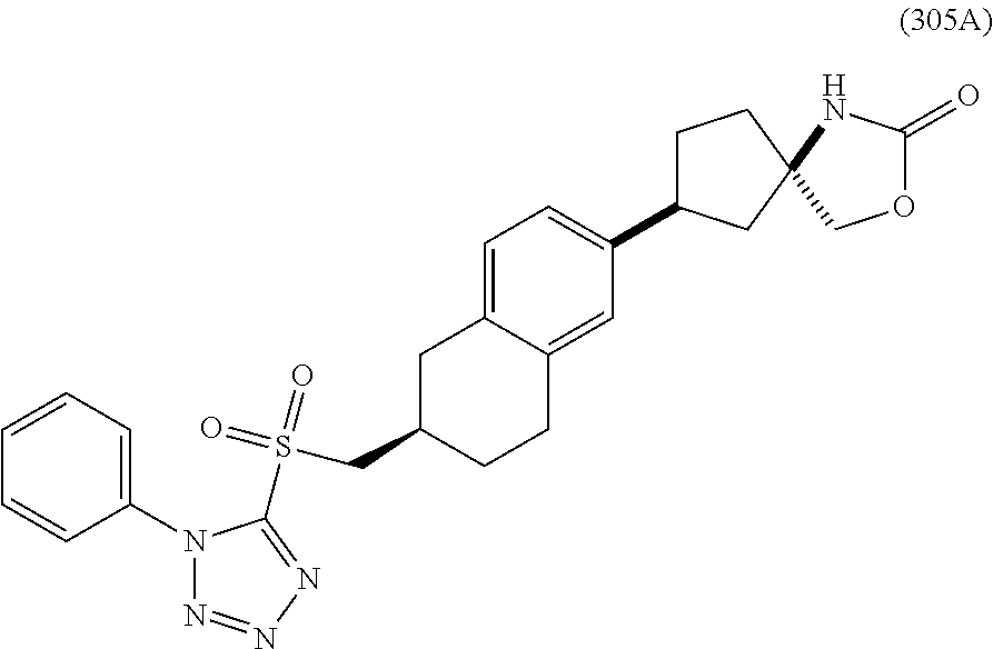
C1=C2C(=CC(C3CCC4(C3)COC(=O)N4)=C1)CCC(CS(=O)(=O)C1=NN=NN1C1=CC=CC=C1)C2
